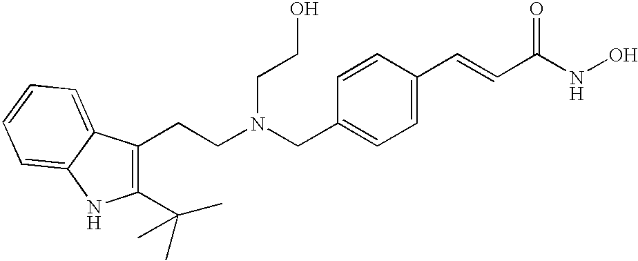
C1(C(C)(C)C)=C(CCN(CC2=CC=C(C=CC(NO)=O)C=C2)CCO)C2=CC=CC=C2N1
